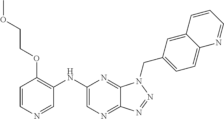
C1(NC2=C(OCCOC)C=CN=C2)=CN=C2C(=N1)N(CC1=CC=C3C(=C1)C=CC=N3)N=N2
